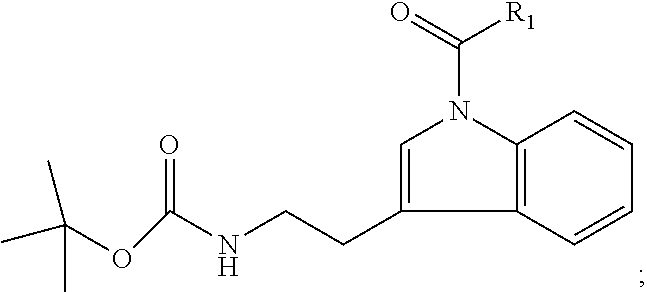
C12=C(C=CC=C1)C(CCNC(=O)OC(C)(C)C)=CN2C(=O)[R1]
